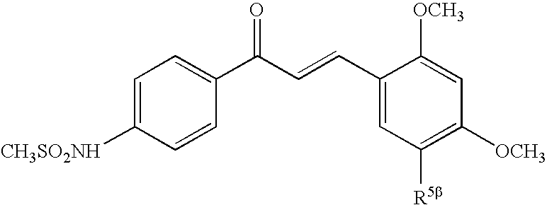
C1=C([CH3SO2NH])C=CC(C(C=CC2=CC([R5b])=C([OCH3])C=C2[OCH3])=O)=C1
